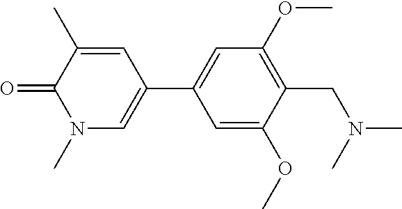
O=C1N(C)C=C(C2=CC(OC)=C(CN(C)C)C(OC)=C2)C=C1C
